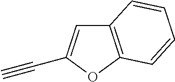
C12=C(OC(C#C)=C1)C=CC=C2
